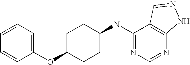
C1=CC=C(OC2CCC(NC3=NC=NC4=C3C=NN4)CC2)C=C1
